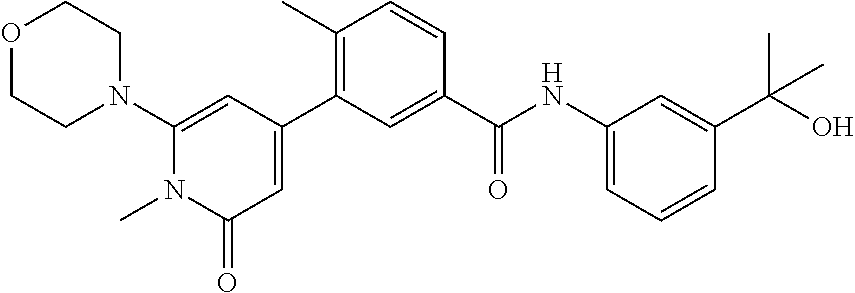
O1CCN(C2=CC(C3=C(C)C=CC(C(NC4=CC=CC(C(O)(C)C)=C4)=O)=C3)=CC(=O)N2C)CC1
